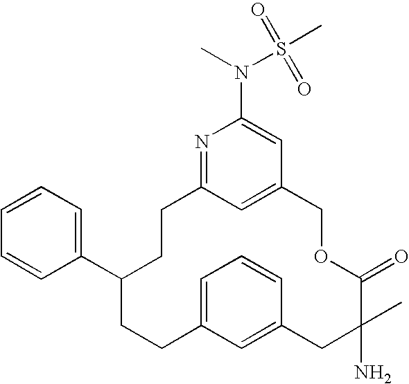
C12=CC(=NC(N(C)S(C)(=O)=O)=C1)CCC(C1=CC=CC=C1)CCC1=CC=CC(=C1)CC(N)(C)C(=O)OC2
